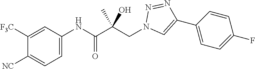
C1=C([F3C])C([NC])=CC=C1NC(C(CN1C=C(C2=CC=C(F)C=C2)N=N1)(C)O)=O
